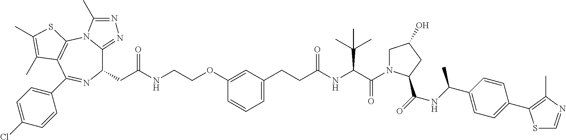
C1(CC(NCCOC2=CC(CCC(NC(C(=O)N3CC(O)CC3C(=O)NC(C3=CC=C(C4=C(C)N=CS4)C=C3)C)C(C)(C)C)=O)=CC=C2)=O)C2=NN=C(C)N2C2=C(C(C3=CC=C(Cl)C=C3)=N1)C(C)=C(C)S2
